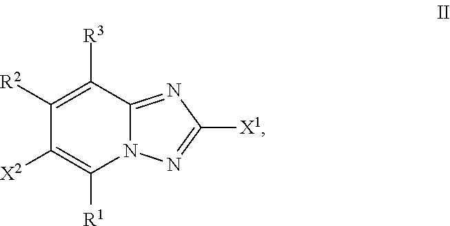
C1([R2])=C([R3])C2=NC([X1])=NN2C([R1])=C1[X2]
